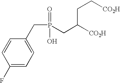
C(P(=O)(O)CC([CO2H])CC[CO2H])C1=CC=C(F)C=C1
